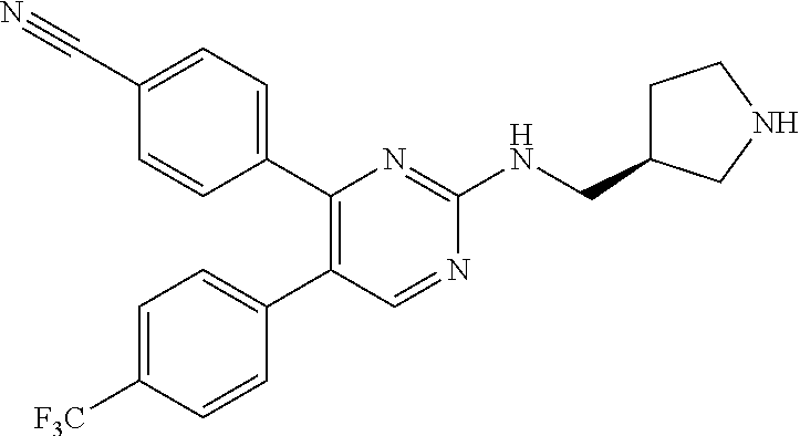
C1(C2=C(C3=CC=C([F3C])C=C3)C=NC(NCC3CCNC3)=N2)=CC=C(C#N)C=C1
